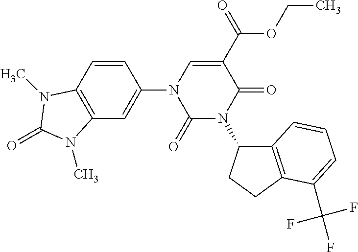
C1(=O)N(C2C3=C(CC2)C(C(F)(F)F)=CC=C3)C(=O)C(C(=O)OCC)=CN1C1=CC2=C(C=C1)N(C)C(=O)N2C
